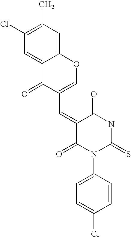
C1(C)=C(Cl)C=C2C(=C1)OC=C(C=C1C(=O)N(C3=CC=C(Cl)C=C3)C(=S)NC1=O)C2=O
